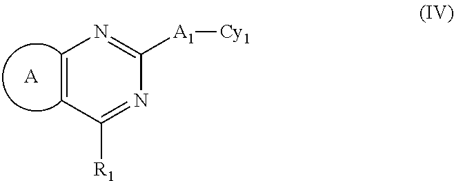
[A1](C1=NC=CC([R1])=N1)[Cy1].[A]
